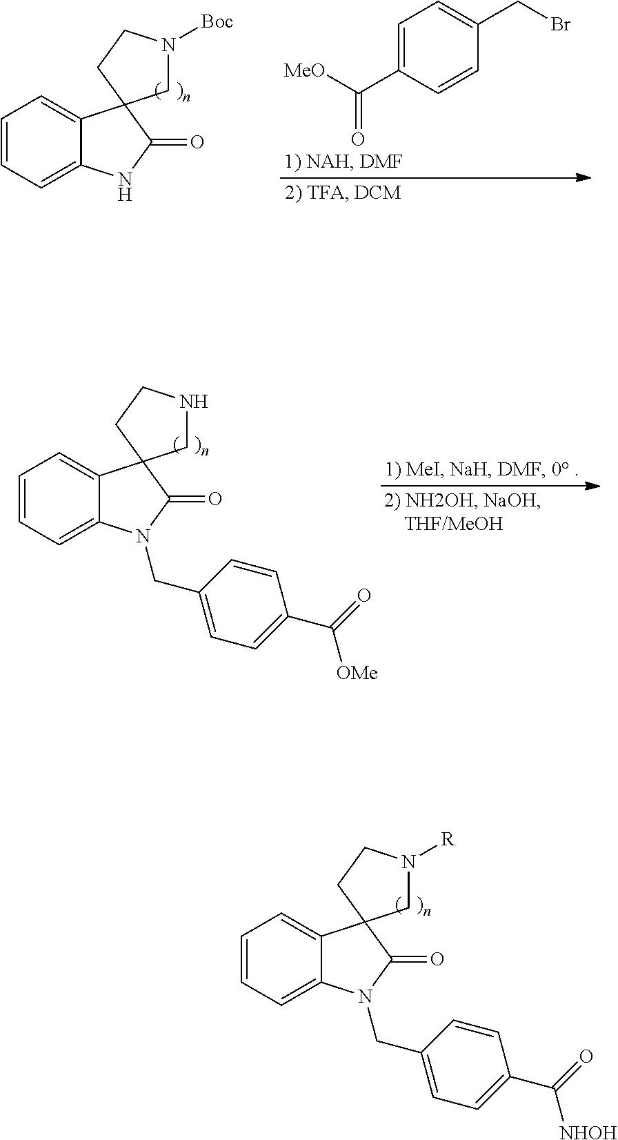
C1=C(C(=O)[MeO])C=CC(CBr)=C1.C1=CC=C2C(=C1)C1(C(=O)N2)CN([Boc])CC1.C1=CC=C2C(=C1)C1(C(=O)N2CC2=CC=C(C([OMe])=O)C=C2)CNCC1.C1=CC=C2C(=C1)C1(C(=O)N2CC2=CC=C(C([NHOH])=O)C=C2)CN([R])CC1
